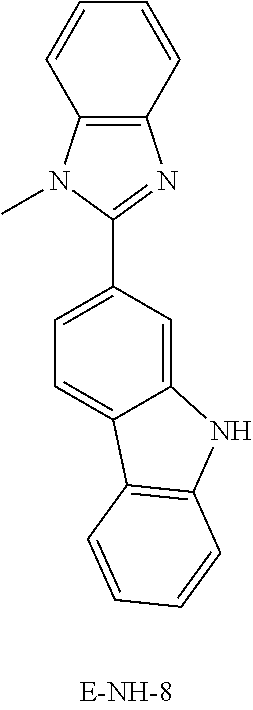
C12=C(N(C)C(C3=CC=C4C(=C3)NC3=C4C=CC=C3)=N1)C=CC=C2
